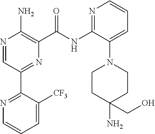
N1=CC(C2=NC=CC=C2[CF3])=NC(C(NC2=NC=CC=C2N2CCC(N)(CO)CC2)=O)=C1N
